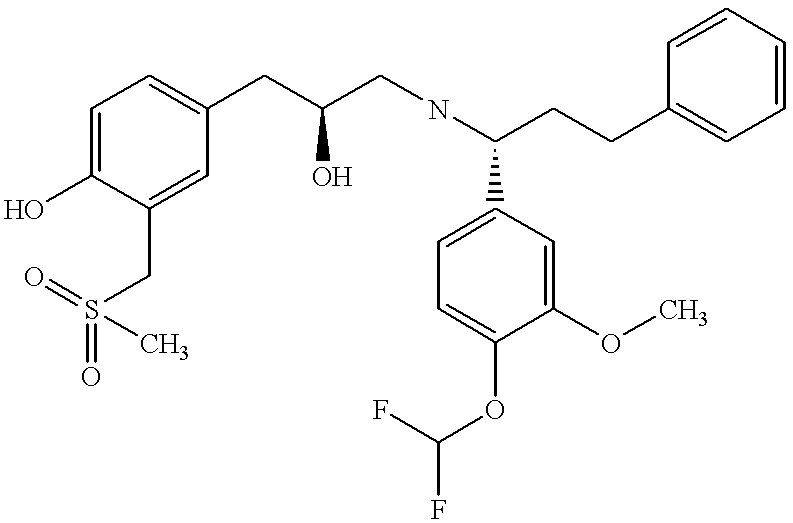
C1=C(O)C(CS(=O)(=O)C)=CC(CC(CNC(C2=CC=C(OC(F)F)C(OC)=C2)CCC2=CC=CC=C2)O)=C1
